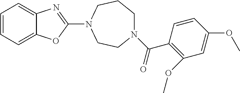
C1=CC=C2C(=C1)N=C(N1CCCN(C(=O)C3=C(OC)C=C(OC)C=C3)CC1)O2
